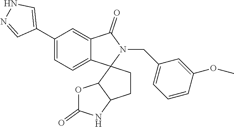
C1(C2=CNN=C2)=CC=C2C(=C1)C(=O)N(CC1=CC=CC(OC)=C1)C21C2C(CC1)NC(=O)O2
